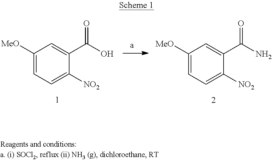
C1([MeO])=CC=C([NO2])C(C(O)=O)=C1.C1([MeO])=CC=C([NO2])C(C(N)=O)=C1
